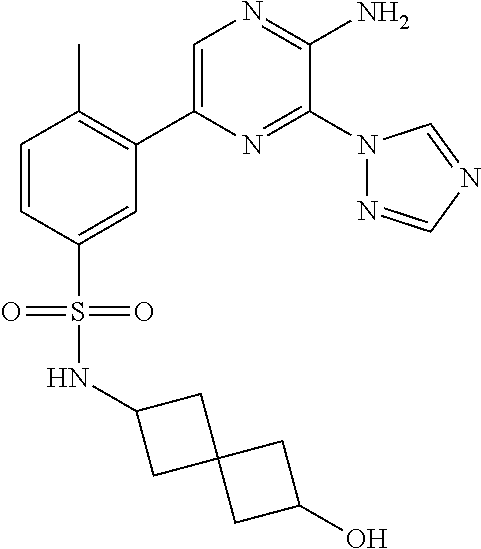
C1(C2=C(C)C=CC(S(=O)(=O)NC3CC4(C3)CC(O)C4)=C2)=CN=C(N)C(N2N=CN=C2)=N1
